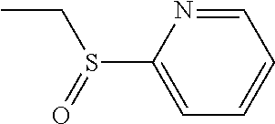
C1(S(CC)=O)=CC=CC=N1
